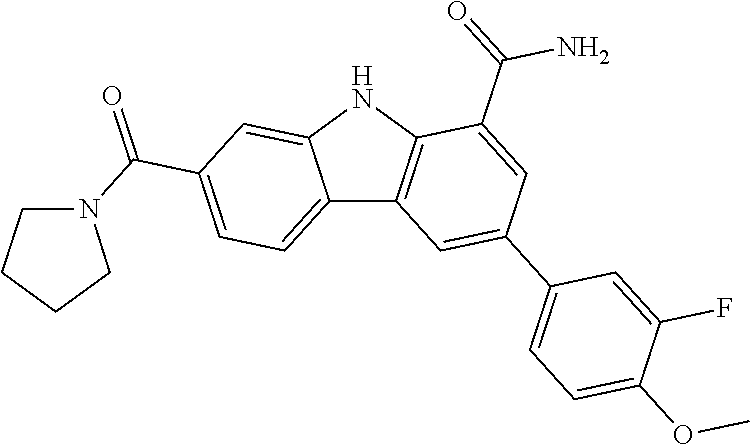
C12=CC=C(C(=O)N3CCCC3)C=C1NC1=C2C=C(C2=CC=C(OC)C(F)=C2)C=C1C(=O)N
